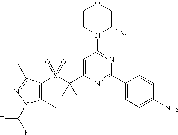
C1(C)=C(S(C2(C3=CC(N4C(C)COCC4)=NC(C4=CC=C(N)C=C4)=N3)CC2)(=O)=O)C(C)=NN1C(F)F
